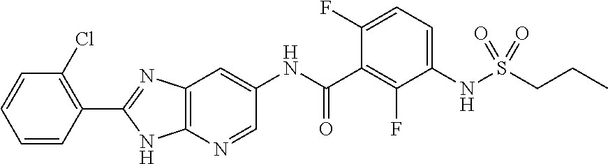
C1=CC(Cl)=C(C2=NC3=C(N2)N=CC(NC(C2=C(F)C(NS(CCC)(=O)=O)=CC=C2F)=O)=C3)C=C1
